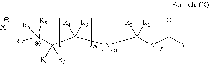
[Y]C(=O)[Z]C([R2])([R1])[A]C(C([N+]([R7])([R5])[R6])([R4])[R3])([R4])[R3].[X]
